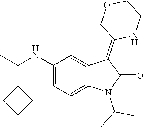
C1(NC(C)C2CCC2)=CC=C2C(=C1)C(=C1NCCOC1)C(=O)N2C(C)C
